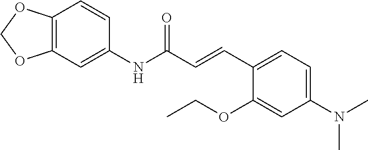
C12=C(C=C(NC(C=CC3=CC=C(N(C)C)C=C3OCC)=O)C=C1)OCO2
